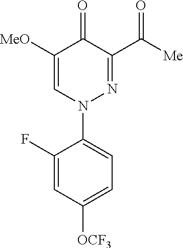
C1(F)=CC([OCF3])=CC=C1N1N=C(C([Me])=O)C(=O)C([MeO])=C1
